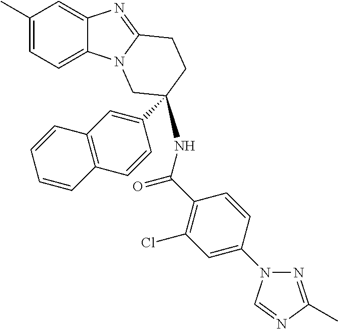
C1(C)=CC=C2C(=C1)N=C1N2CC(NC(C2=C(Cl)C=C(N3N=C(C)N=C3)C=C2)=O)(C2=CC3=C(C=C2)C=CC=C3)CC1
